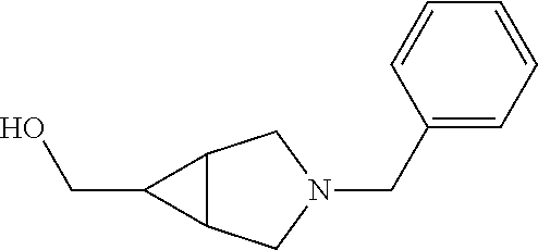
C12C(CN(CC3=CC=CC=C3)C1)C2CO
